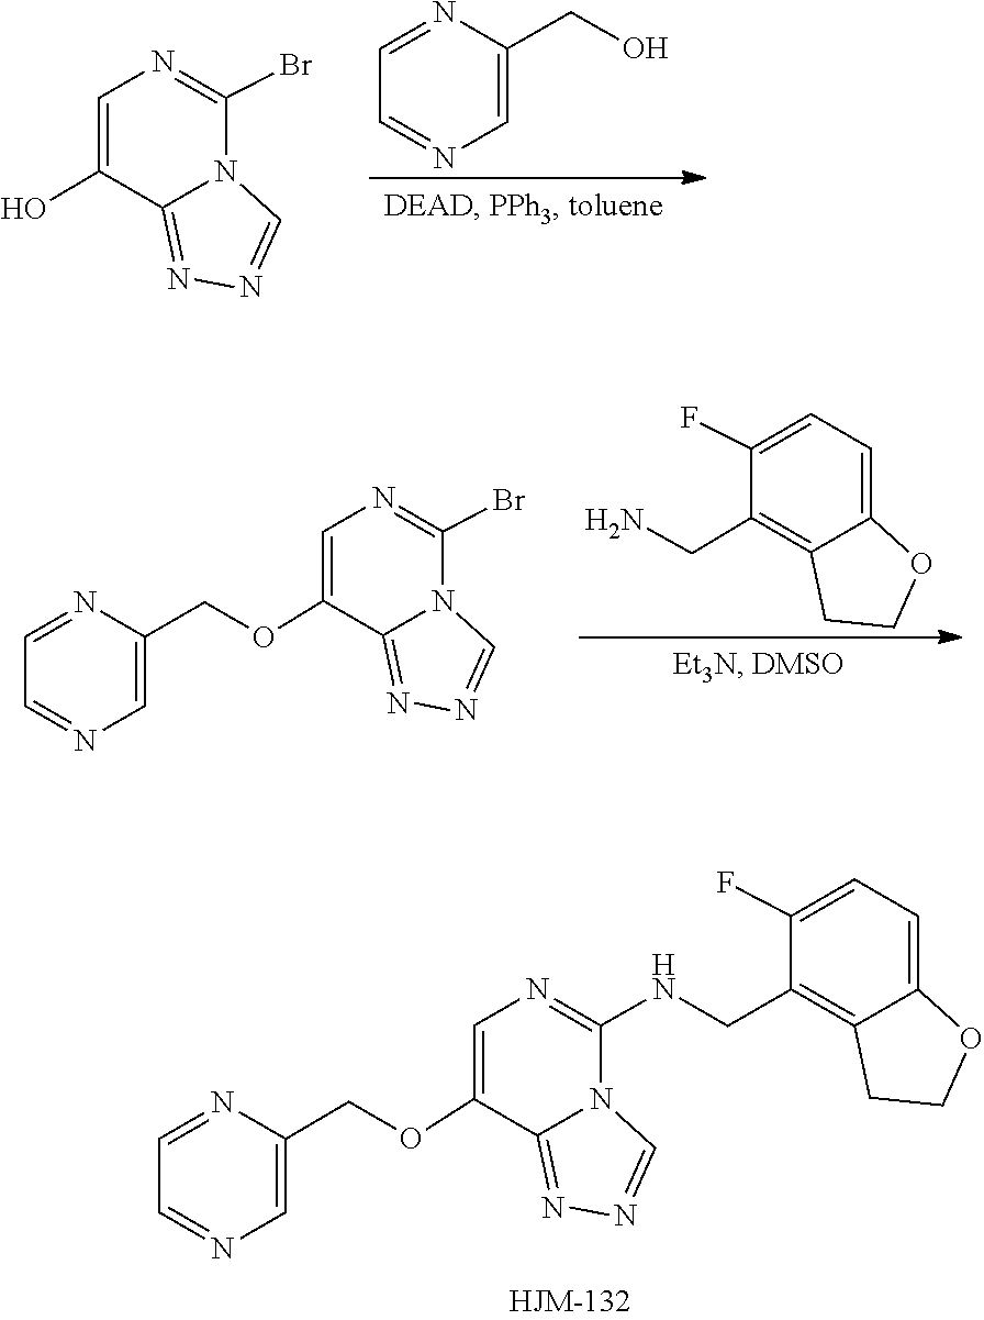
C1=NC=C(COC2=CN=C(NCC3=C4C(=CC=C3F)OCC4)N3C2=NN=C3)N=C1.C1=NC=C(CO)N=C1.C1(Br)=NC=C(O)C2=NN=CN12.C1=C(F)C(CN)=C2C(=C1)OCC2.C1=NC(COC2=CN=C(Br)N3C2=NN=C3)=CN=C1
